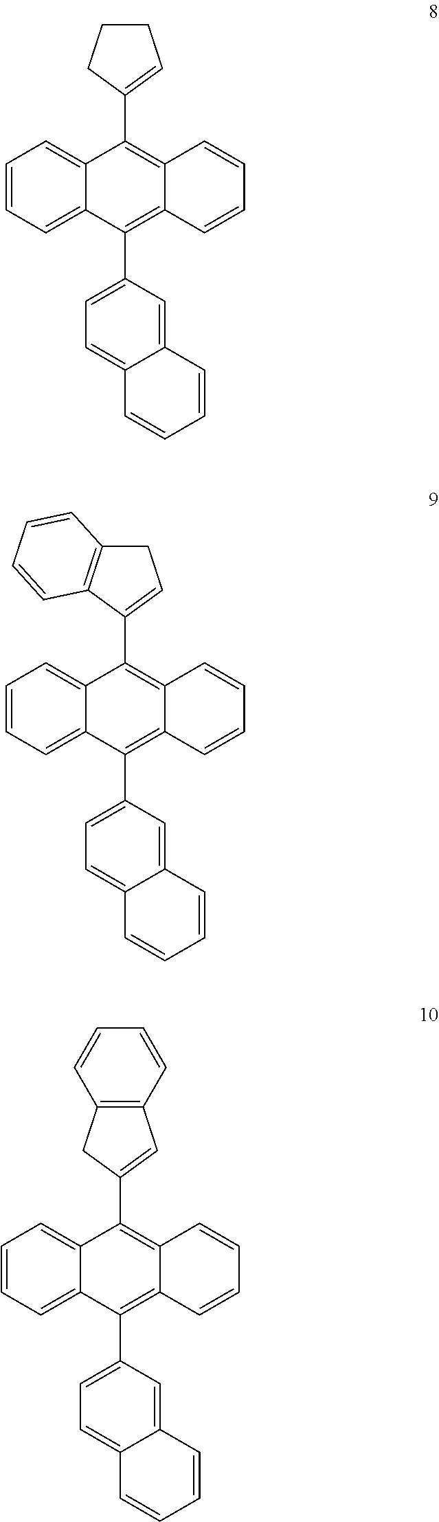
C1(C2=C3C(=C(C4=CC=C5C(=C4)C=CC=C5)C4=CC=CC=C24)C=CC=C3)=CCCC1.C1(C2=C3C(=C(C4=CC=C5C(=C4)C=CC=C5)C4=CC=CC=C24)C=CC=C3)=CCC2=C1C=CC=C2.C1(C2=C3C(=C(C4=CC=C5C(=C4)C=CC=C5)C4=CC=CC=C24)C=CC=C3)=CC2=C(C1)C=CC=C2
